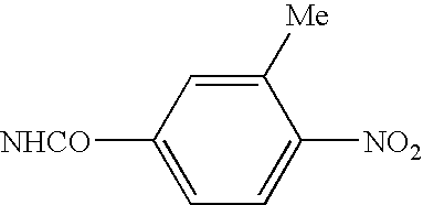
C1([Me])=CC([NHCO])=CC=C1[NO2]
